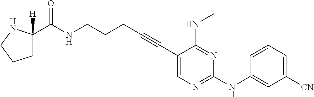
C1(C#CCCCNC(=O)C2([H])CCCN2)=CN=C(NC2=CC([CN])=CC=C2)N=C1NC
